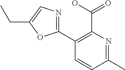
C1(C2=NC=C(CC)O2)=C(C(=O)O)N=C(C)C=C1
